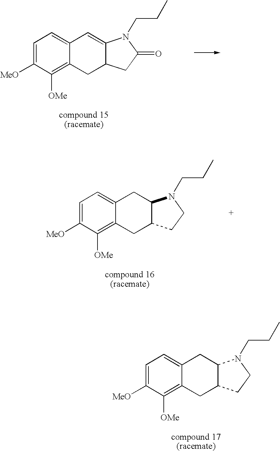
C1=C([MeO])C([OMe])=C2C(=C1)C=C1C(C2)CC(=O)N1CCC.C1=C([MeO])C([OMe])=C2C(=C1)CC1C(C2)CCN1CCC.C1=C([MeO])C([OMe])=C2C(=C1)CC1C(C2)CCN1CCC
